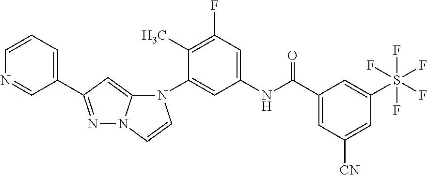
N1=C(C2=CC=CN=C2)C=C2N1C=CN2C1=CC(NC(C2=CC([CN])=CC(S(F)(F)(F)(F)F)=C2)=O)=CC(F)=C1C
